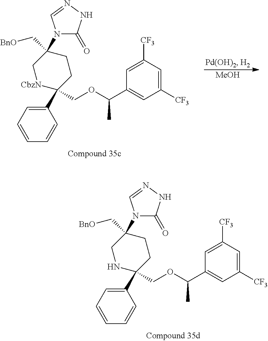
[MeOH].C1(C2(COC(C3=CC([CF3])=CC([CF3])=C3)C)CCC(C[BnO])(N3C(=O)NN=C3)C[CbzN]2)=CC=CC=C1.C1(C2(COC(C3=CC([CF3])=CC([CF3])=C3)C)CCC(C[BnO])(N3C(=O)NN=C3)CN2)=CC=CC=C1
